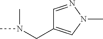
CN(C)CC1=CN(C)N=C1
